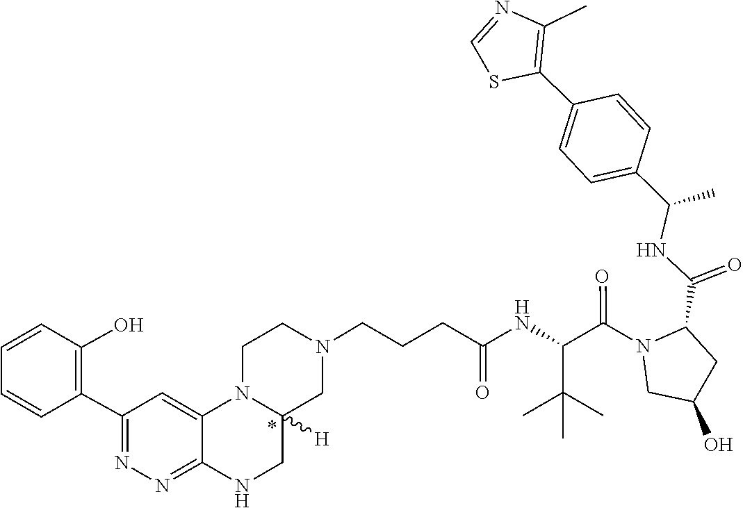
C1=NC(C)=C(C2=CC=C(C(NC(C3N(C(C(NC(CCCN4CC5([H])CNC6=NN=C(C7=C(O)C=CC=C7)C=C6N5CC4)=O)C(C)(C)C)=O)CC(O)C3)=O)C)C=C2)S1
